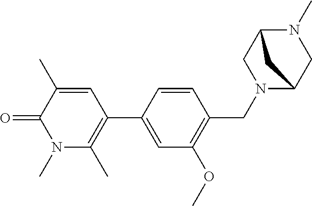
O=C1C(C)=CC(C2=CC(OC)=C(CN3C4CN(C)C(C3)C4)C=C2)=C(C)N1C
